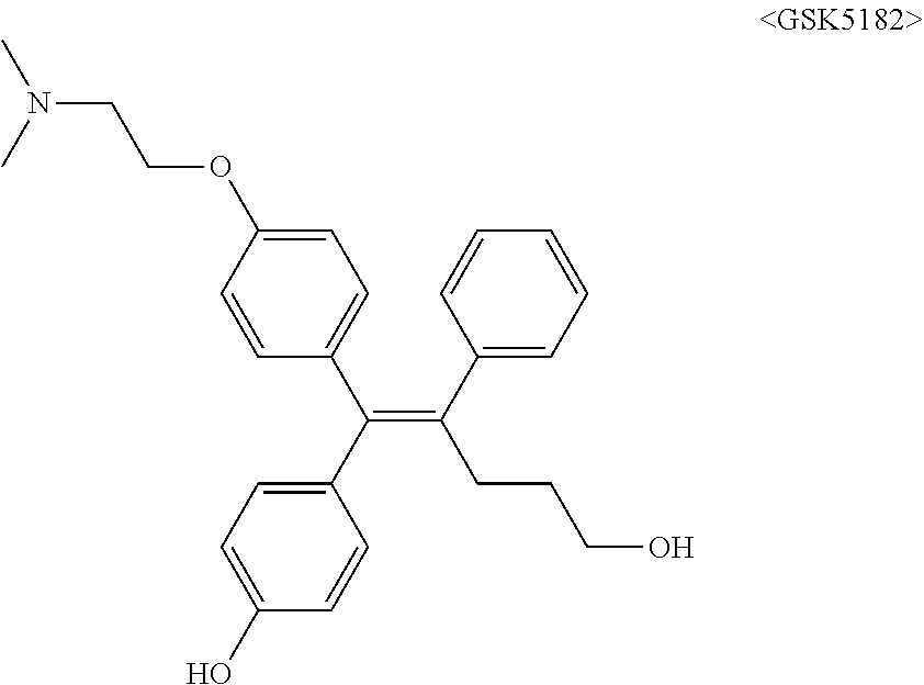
C1=C(OCCN(C)C)C=CC(C(C2=CC=C(O)C=C2)=C(C2=CC=CC=C2)CCCO)=C1
